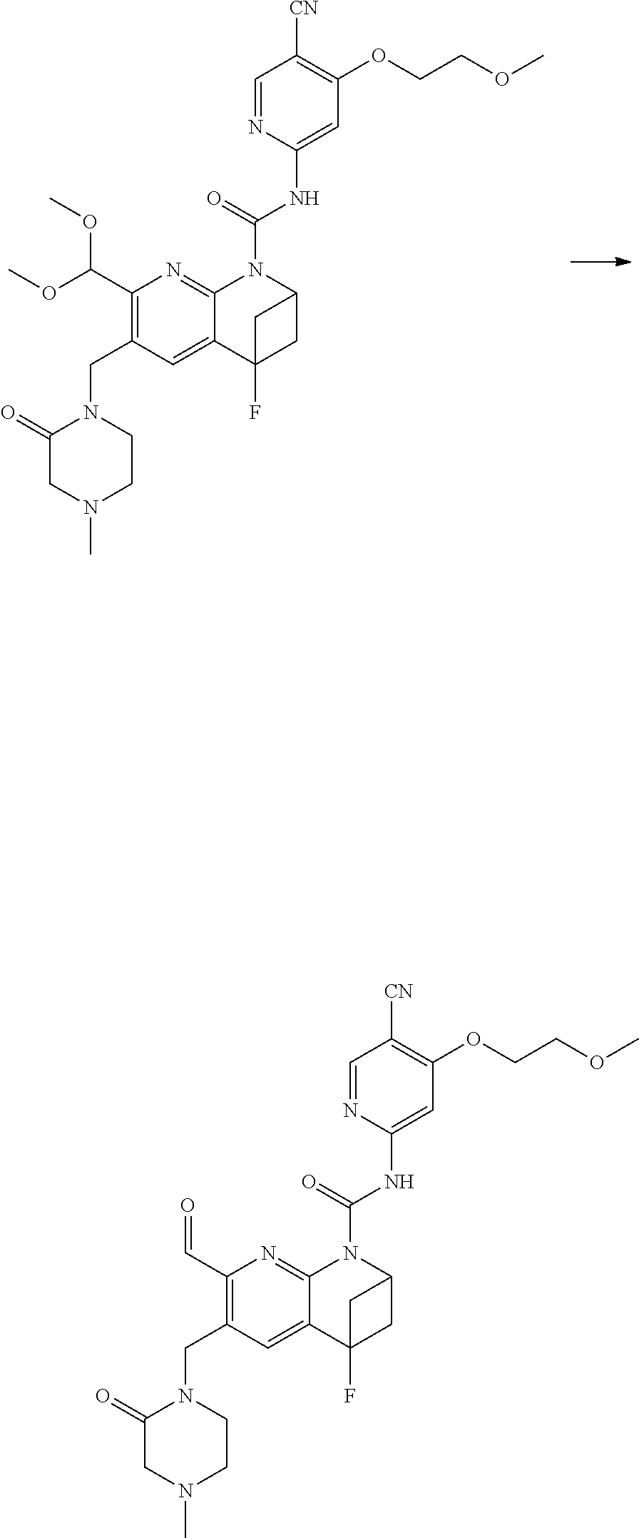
C(=O)(NC1=CC(OCCOC)=C([CN])C=N1)N1C2=NC(C=O)=C(CN3C(=O)CN(C)CC3)C=C2C2(F)CC1C2.C(=O)(NC1=CC(OCCOC)=C([CN])C=N1)N1C2=NC(C(OC)OC)=C(CN3C(=O)CN(C)CC3)C=C2C2(F)CC1C2
